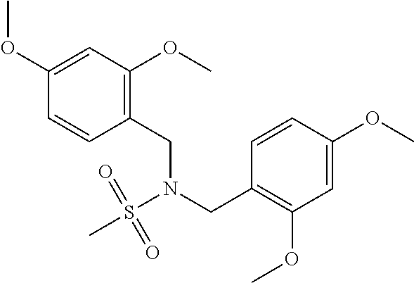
C1(CN(S(C)(=O)=O)CC2=C(OC)C=C(OC)C=C2)=C(OC)C=C(OC)C=C1
